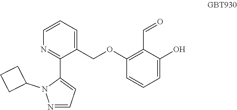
C1=C(O)C(C=O)=C(OCC2=CC=CN=C2C2=CC=NN2C2CCC2)C=C1
